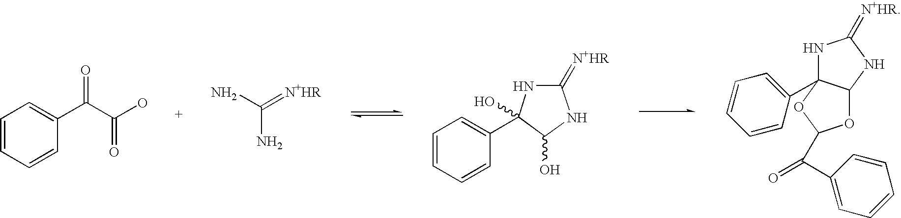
C1=CC=CC(C(=O)C(=O)O)=C1.C(N)(=[N+HR])N.C1=CC=CC(C2(O)NC(=[N+HR])NC2O)=C1.O1C2C(C3=CC=CC=C3)(OC1C(=O)C1=CC=CC=C1)NC(=[N+HR])N2
